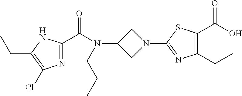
C1(N2CC(N(C(=O)C3=NC(Cl)=C(CC)N3)CCC)C2)=NC(CC)=C(C(=O)O)S1
